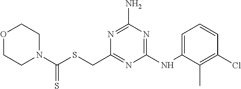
C1(CSC(N2CCOCC2)=S)=NC(NC2=CC=CC(Cl)=C2C)=NC(N)=N1
